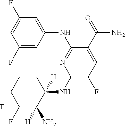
C1(NC2([H])CCCC(F)(F)C2([H])N)=C(F)C=C(C(=O)N)C(NC2=CC(F)=CC(F)=C2)=N1
